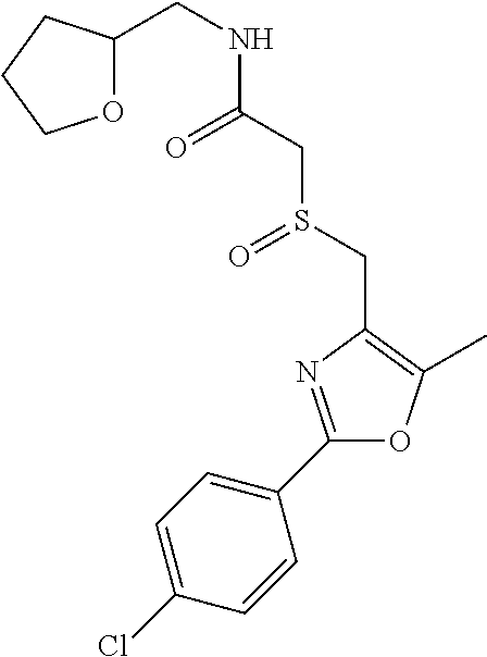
C1(CNC(CS(CC2=C(C)OC(C3=CC=C(Cl)C=C3)=N2)=O)=O)OCCC1
